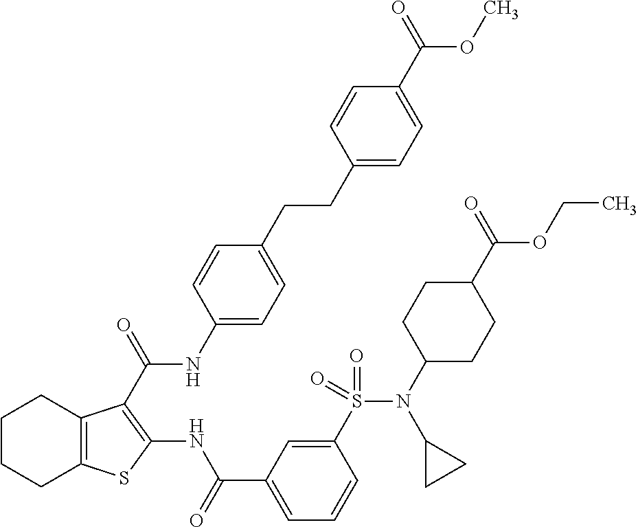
C1CCC2=C(C1)C(C(=O)NC1=CC=C(CCC3=CC=C(C(=O)OC)C=C3)C=C1)=C(NC(C1=CC=CC(S(N(C3CCC(C(=O)OCC)CC3)C3CC3)(=O)=O)=C1)=O)S2
